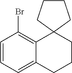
C1=CC=C2C(=C1Br)C1(CCC2)CCCC1
